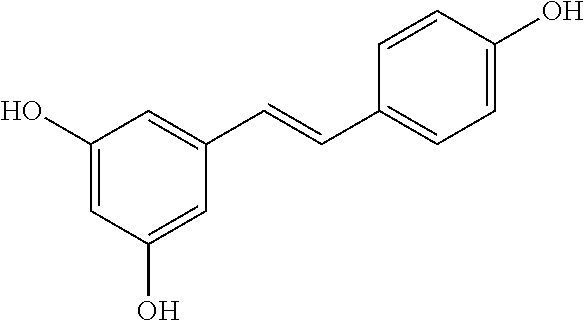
C1=C(C=CC2=CC=C(O)C=C2)C=C(O)C=C1O
